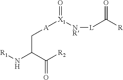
N(C(C(=O)[R2])C[A][X1]([NR][L]C([R])=O)=O)[R1]
